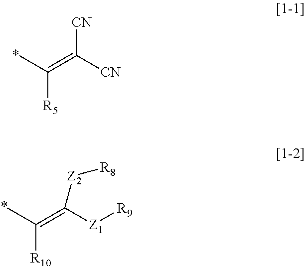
CC(=C([CN])[CN])[R5].C([R10])(C)=C([Z1][R9])[Z2][R8]
